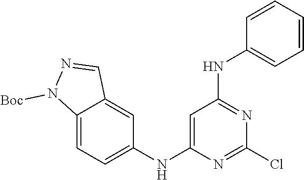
C1(Cl)=NC(NC2=CC=C3C(=C2)C=NN3[Boc])=CC(NC2=CC=CC=C2)=N1
